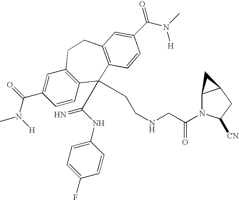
CN(C(C1=CC2=C(C=C1)C(C(NC1=CC=C(F)C=C1)=N)(CCNCC(N1C3C(CC1[CN])C3)=O)C1=C(CC2)C=C(C(N(C)[H])=O)C=C1)=O)[H]
